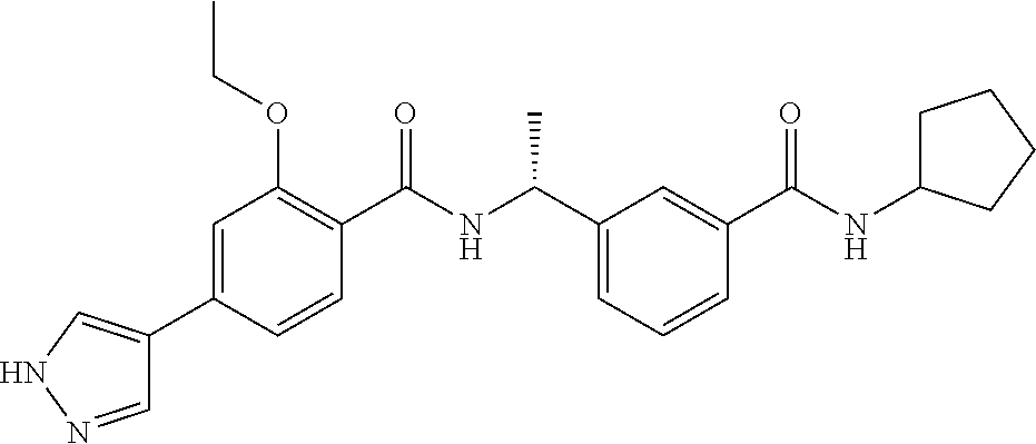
C1=CC(C(=O)NC(C)C2=CC=CC(C(=O)NC3CCCC3)=C2)=C(OCC)C=C1C1=CNN=C1
